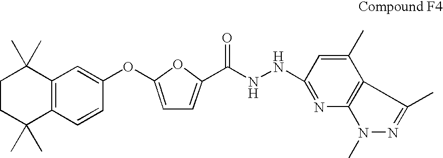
C1C(C)(C)C2=C(C=CC(OC3=CC=C(C(=O)NNC4=NC5=C(C(C)=C4)C(C)=NN5C)O3)=C2)C(C)(C)C1
